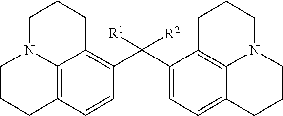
C12=C3N(CCC1)CCCC3=CC=C2C(C1=C2C3=C(C=C1)CCCN3CCC2)([R1])[R2]
